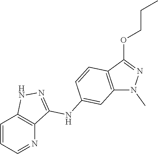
C1=CC=NC2=C1NN=C2NC1=CC2=C(C(OCCC)=NN2C)C=C1
